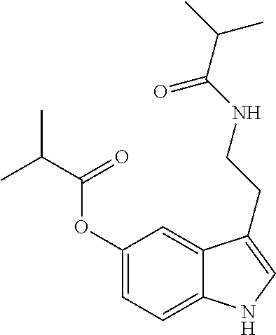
C1(OC(C(C)C)=O)=CC=C2C(=C1)C(CCNC(C(C)C)=O)=CN2
